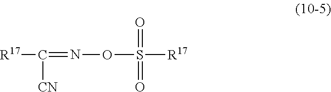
N(OS(=O)(=O)[R17])=C([R17])[CN]
